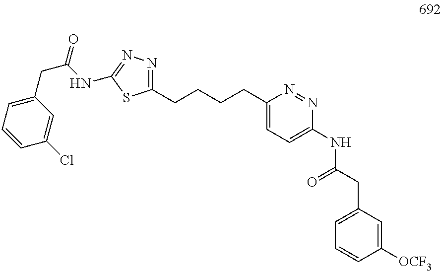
C(CCCC1=CC=C(NC(CC2=CC=CC([OCF3])=C2)=O)N=N1)C1=NN=C(NC(CC2=CC=CC(Cl)=C2)=O)S1
